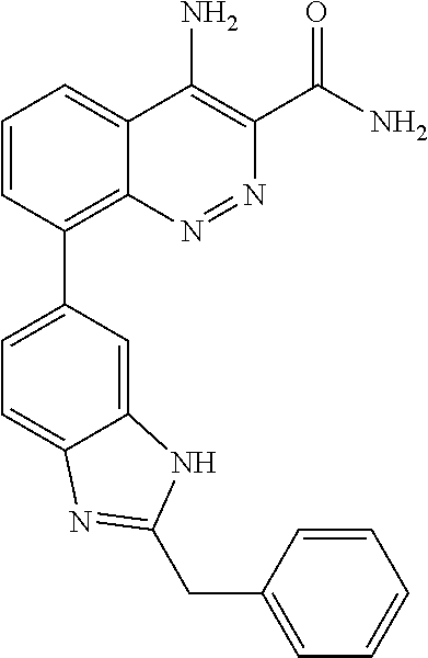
C1=CC(C2=CC=C3C(=C2)NC(CC2=CC=CC=C2)=N3)=C2C(=C1)C(N)=C(C(N)=O)N=N2
